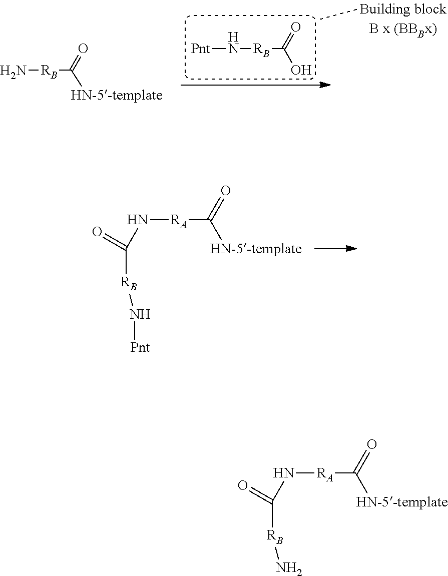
[Pnt]N[RB]C(O)=O.N[RB]C(=O)[HN-5-template].N([RA]C(=O)[HN-5-template])C(=O)[RB]N[Pnt].N([RA]C(=O)[HN-5-template])C(=O)[RB]N
